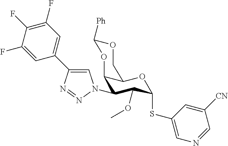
C12C(N3C=C(C4=CC(F)=C(F)C(F)=C4)N=N3)C(OC)C(SC3=CN=CC([CN])=C3)OC1COC([Ph])O2
